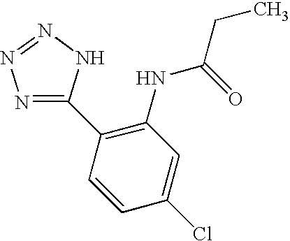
C1(C2=C(NC(=O)CC)C=C(Cl)C=C2)=NN=NN1
